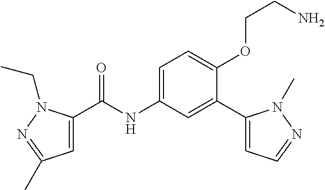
C1=C(C(=O)NC2=CC=C(OCCN)C(C3=CC=NN3C)=C2)N(CC)N=C1C
